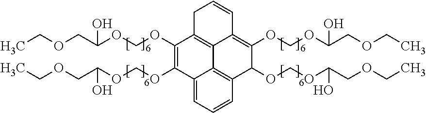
C12=CC=CC3=C1C1=C(C(OCOC(COCC)O)=C2OCOC(COCC)O)CC=CC1=C(OCOC(COCC)O)C3OCOC(COCC)O
